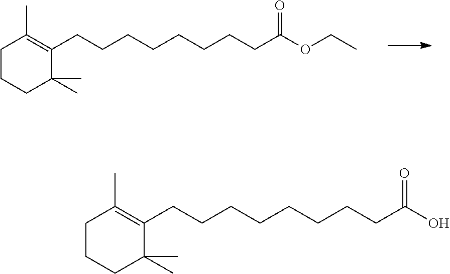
C(CCCCCCCC(OCC)=O)C1=C(C)CCCC1(C)C.C(CCCCCCCC(O)=O)C1=C(C)CCCC1(C)C
